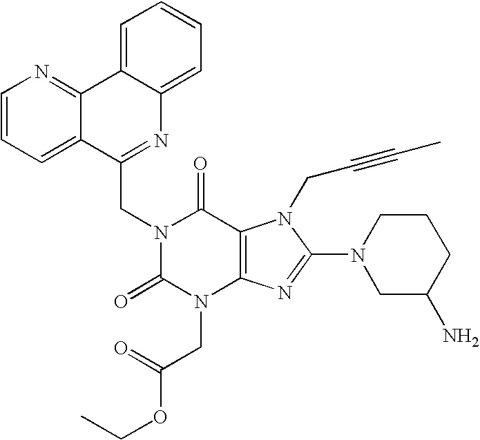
C12=NC=CC=C1C(CN1C(=O)N(CC(OCC)=O)C3=C(C1=O)N(CC#CC)C(N1CC(N)CCC1)=N3)=NC1=CC=CC=C21
